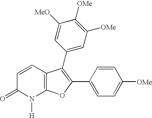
C1=CC2=C(N([H])C1=O)OC(C1=CC=C([OMe])C=C1)=C2C1=CC([OMe])=C([OMe])C([MeO])=C1
